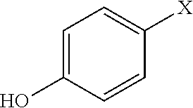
C1=C(O)C=CC([X])=C1
